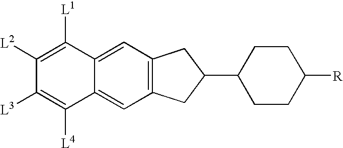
C1([L2])=C([L1])C2=CC3=C(C=C2C([L4])=C1[L3])CC(C1CCC([R])CC1)C3
